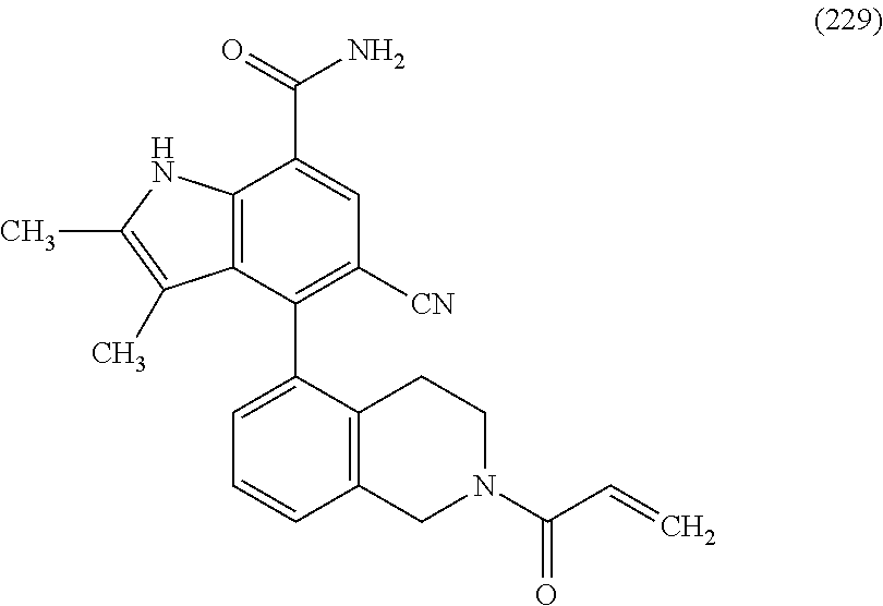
C12=C(C(C3=CC=CC4=C3CCN(C(C=C)=O)C4)=C([CN])C=C1C(=O)N)C(C)=C(C)N2
